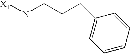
[X1]NCCCC1=CC=CC=C1
